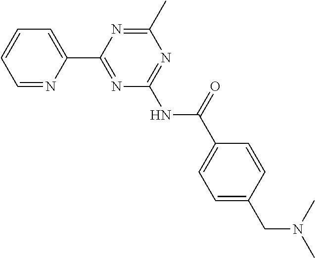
C1=NC(C2=NC(NC(C3=CC=C(CN(C)C)C=C3)=O)=NC(C)=N2)=CC=C1
